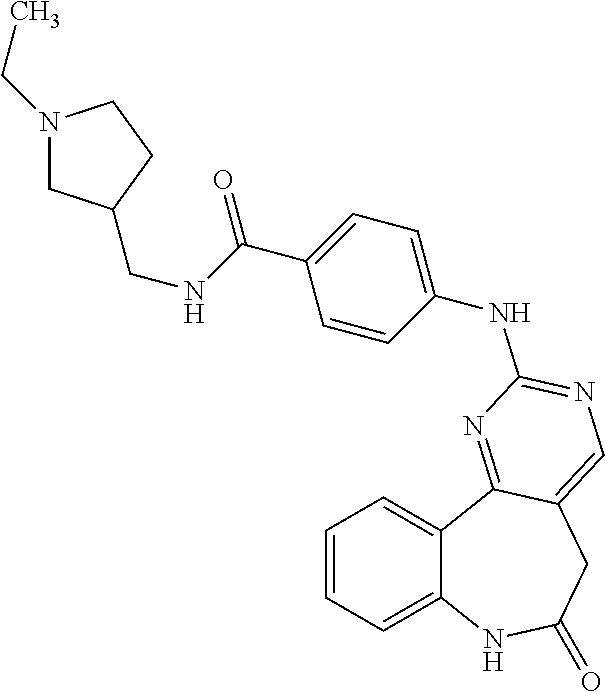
C1=CC=C2C(=C1)C1=NC(NC3=CC=C(C(=O)NCC4CN(CC)CC4)C=C3)=NC=C1CC(=O)N2
